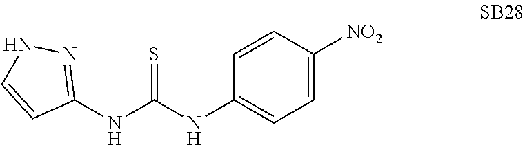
C1=CC([NO2])=CC=C1NC(NC1=NNC=C1)=S
